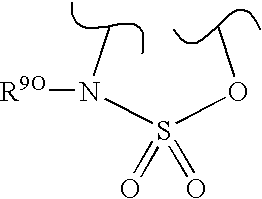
O=S(N(C)[R9O])(OC)=O
